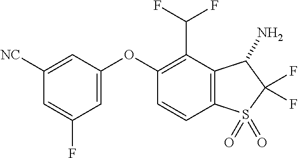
C1([NC])=CC(OC2=C(C(F)F)C3=C(C=C2)S(=O)(=O)C(F)(F)C3N)=CC(F)=C1
